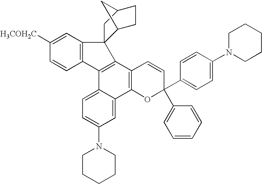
C1([H3COH2C])=CC2=C(C=C1)C1=C(C3=C(C4=CC(N5CCCCC5)=CC=C14)OC(C1=CC=C(N4CCCCC4)C=C1)(C1=CC=CC=C1)C=C3)C21C2CCC(C1)C2
